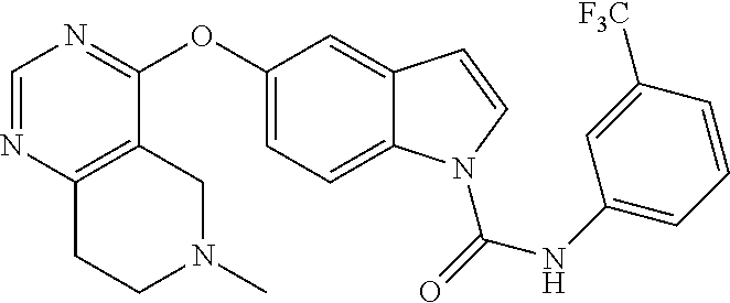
O(C1=CC=C2C(=C1)C=CN2C(=O)NC1=CC=CC([F3C])=C1)C1=NC=NC2=C1CN(C)CC2
